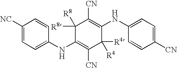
C1(NC2=CC=C([NC])C=C2)=C([CN])C([R4])([R4])C(NC2=CC=C([CN])C=C2)=C([CN])C1([R8])[R8]
